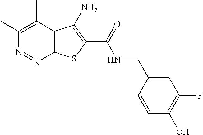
C1(C)=C(C)C2=C(N=N1)SC(C(=O)NCC1=CC(F)=C(O)C=C1)=C2N
